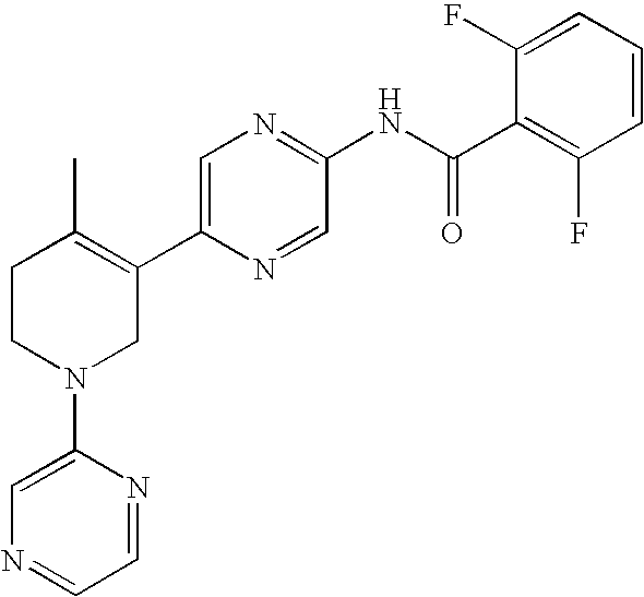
C1=C(C2=C(C)CCN(C3=CN=CC=N3)C2)N=CC(NC(C2=C(F)C=CC=C2F)=O)=N1
